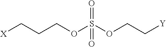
[X]CCCOS(OCC[Y])(=O)=O
